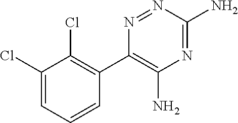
C1(Cl)=CC=CC(C2=C(N)N=C(N)N=N2)=C1Cl
